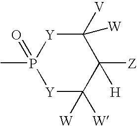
[Y]1C([W])([W])C([Z])([H])C([V])([W])[Y]P1(C)=O
